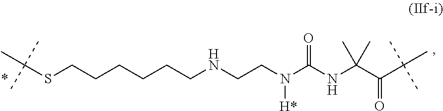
C(CNCCCCCCSC(C)(C)C)N(C(NC(C(=O)C(C)(C)C)(C)C)=O)[H*]
